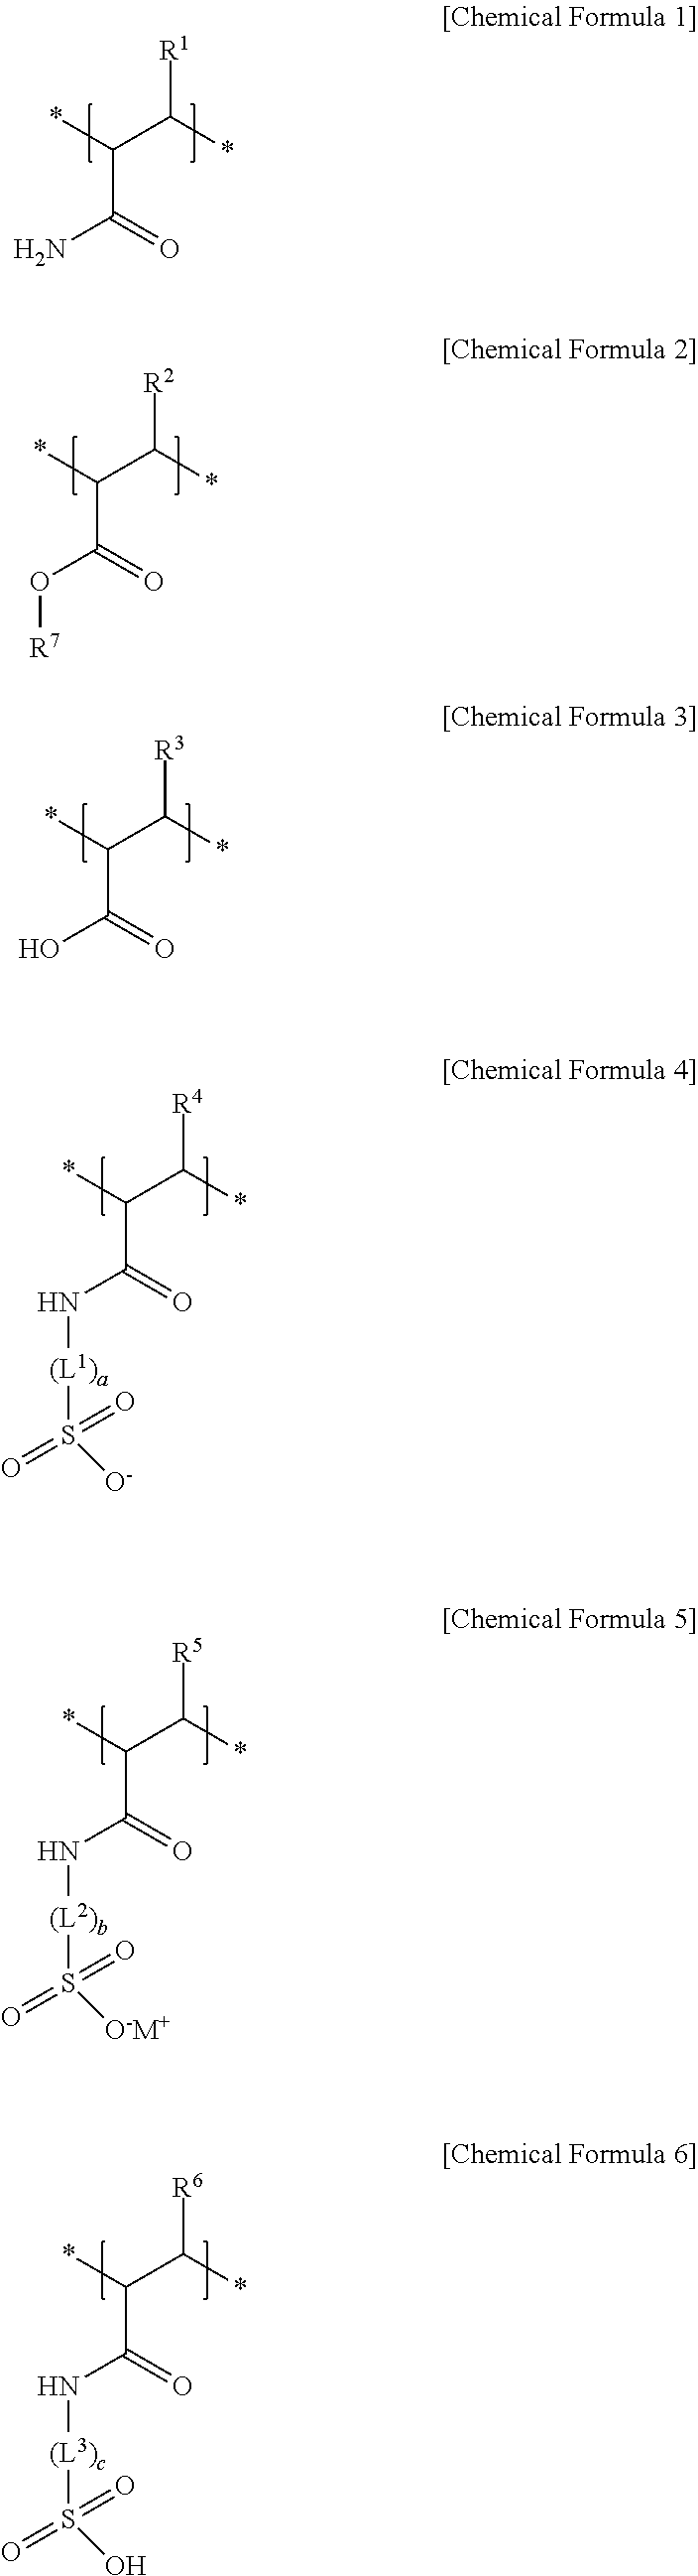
*C(C(*)[R1])C(=O)N.*C(C(*)[R2])C(=O)O[R7].*C(C(*)[R3])C(=O)O.*C(C(*)[R4])C(=O)N[(L1)a]S(=O)([O-])=O.*C(C(*)[R5])C(=O)N[(L2)b]S(=O)([O-M+])=O.*C(C(*)[R6])C(=O)N[(L3)c]S(=O)(O)=O
